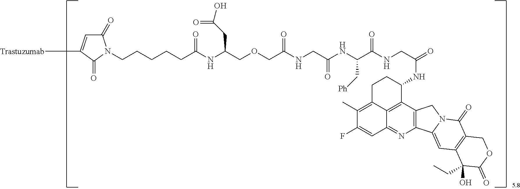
C(C(=O)NC1C2=C3C(=C(C)C(F)=CC3=NC3=C2CN2C3=CC3=C(C2=O)COC(=O)C3(CC)O)CC1)NC(C(NC(CNC(COCC(NC(CCCCCN1C(=O)C=C([Trastuzumab])C1=O)=O)CC(O)=O)=O)=O)C[Ph])=O
